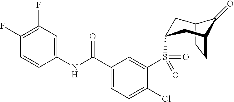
C12CCC(CC(S(C3=CC(C(NC4=CC(F)=C(F)C=C4)=O)=CC=C3Cl)(=O)=O)C1)C2=O
